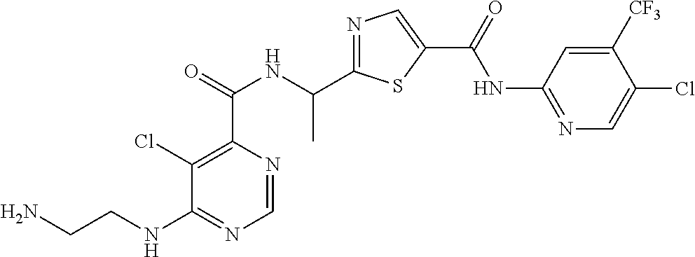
N1=C(C(NC(C2=C(Cl)C(NCCN)=NC=N2)=O)C)SC(C(=O)NC2=NC=C(Cl)C([CF3])=C2)=C1
